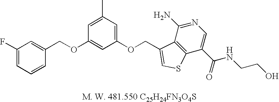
C1(F)=CC=CC(COC2=CC(OCC3=CSC4=C3C(N)=NC=C4C(=O)NCCO)=CC(C)=C2)=C1
